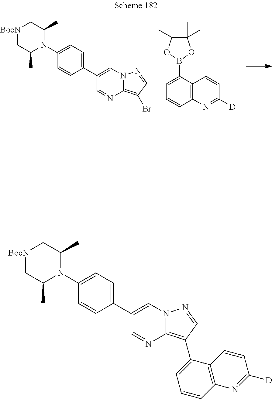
[BocN]1CC(C)N(C2=CC=C(C3=CN4C(=C(C5=CC=CC6=C5C=CC([D])=N6)C=N4)N=C3)C=C2)C(C)C1.[BocN]1CC(C)N(C2=CC=C(C3=CN4C(=C(Br)C=N4)N=C3)C=C2)C(C)C1.C1=C(B2OC(C)(C)C(C)(C)O2)C2=C(C=C1)N=C([D])C=C2
